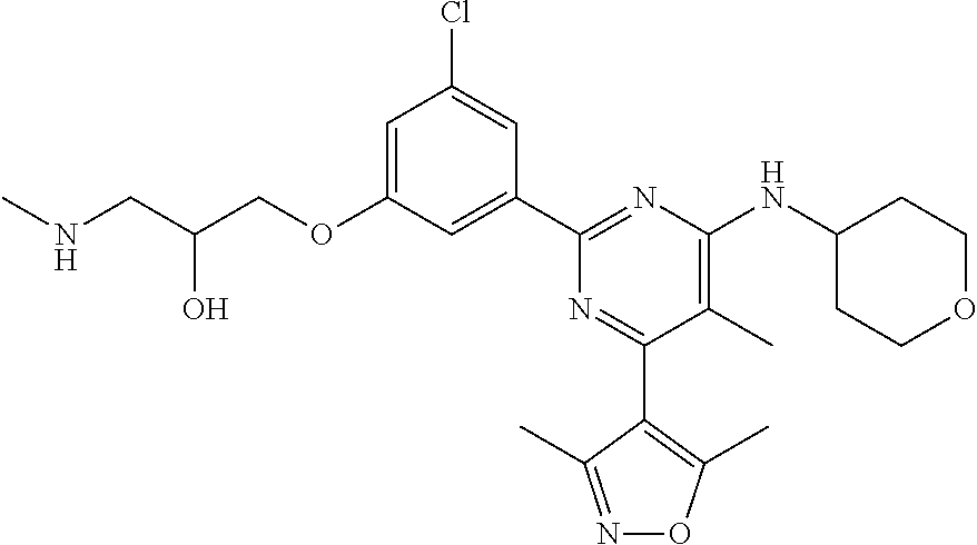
C1=C(OCC(CNC)O)C=C(C2=NC(NC3CCOCC3)=C(C)C(C3=C(C)ON=C3C)=N2)C=C1Cl
